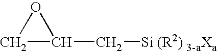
C1(C[Si (R2) 3-aXa])CO1
